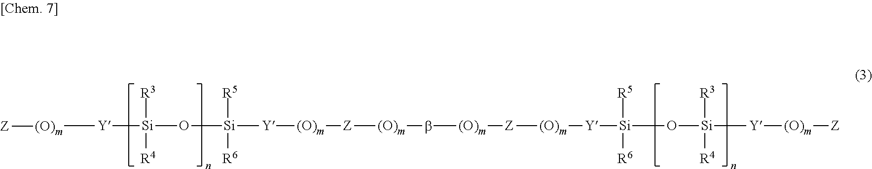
[(O)m]([Y][Si](O[Si]([Y][(O)m][Z][(O)m]b[(O)m][Z][(O)m][Y][Si](O[Si]([Y][(O)m][Z])([R3])[R4])([R5])[R6])([R5])[R6])([R3])[R4])[Z]
